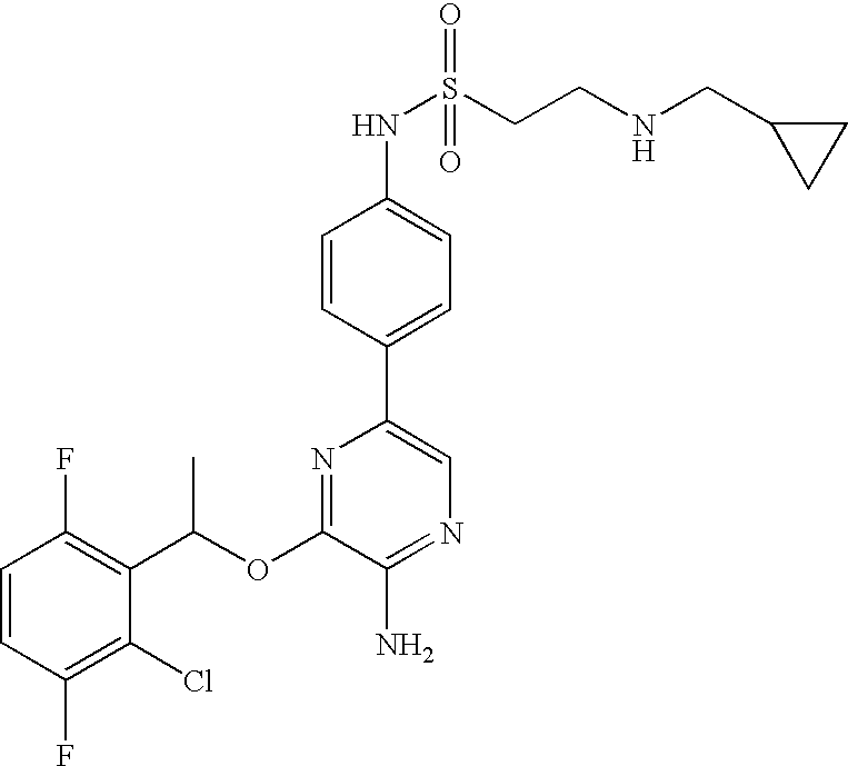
C1=CC(F)=C(Cl)C(C(OC2=NC(C3=CC=C(NS(=O)(=O)CCNCC4CC4)C=C3)=CN=C2N)C)=C1F
